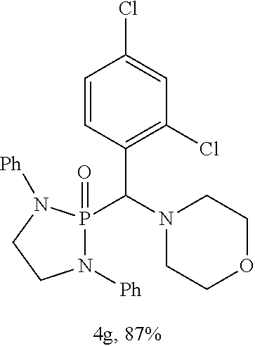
N1([Ph])P(C(N2CCOCC2)C2=C(Cl)C=C(Cl)C=C2)(=O)N([Ph])CC1
